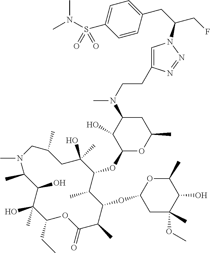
C1(O)(C)C(CC)OC(=O)C(C)C(OC2CC(OC)(C)C(O)C(C)O2)C(C)C(OC2OC(C)CC(N(C)CCC3=CN(C(CC4=CC=C(S(N(C)C)(=O)=O)C=C4)CF)N=N3)C2O)C(O)(C)CC(C)CN(C)C(C)C1O
